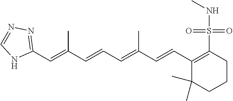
C1(C=C(C=CC=C(C=CC2=C(S(=O)(=O)NC)CCCC2(C)C)C)C)=NN=CN1
